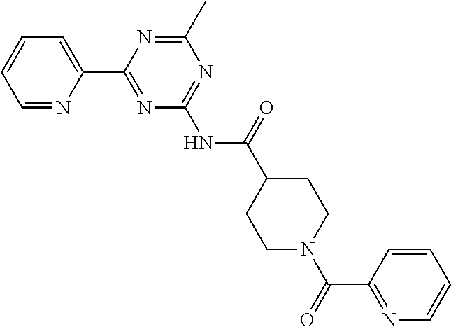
C1=NC(C2=NC(NC(=O)C3CCN(C(=O)C4=NC=CC=C4)CC3)=NC(C)=N2)=CC=C1
